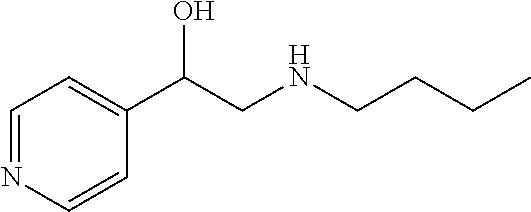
C1=NC=CC(C(CNCCCC)O)=C1
